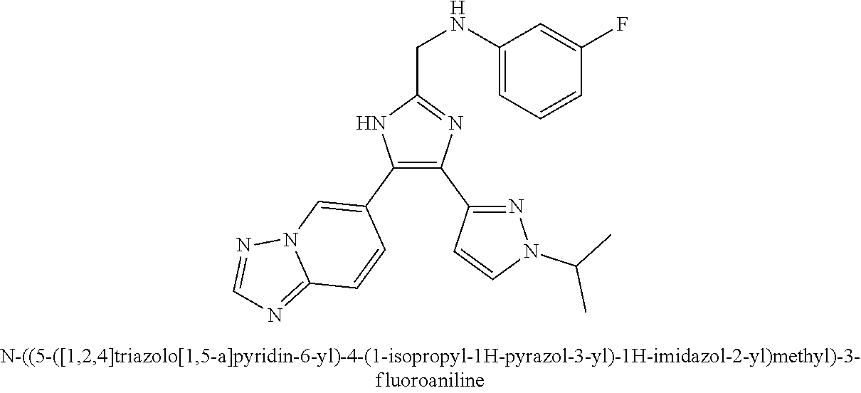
C1(NCC2=NC(C3=NN(C(C)C)C=C3)=C(C3=CN4C(=NC=N4)C=C3)N2)=CC=CC(F)=C1
